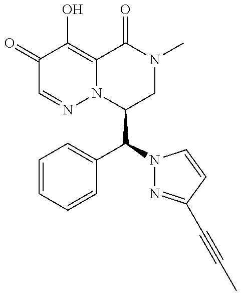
C1(=O)C=NN2C(=C1O)C(=O)N(C)CC2C(C1=CC=CC=C1)N1N=C(C#CC)C=C1
